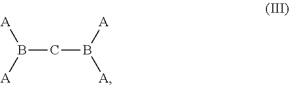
B(CB([A])[A])([A])[A]
